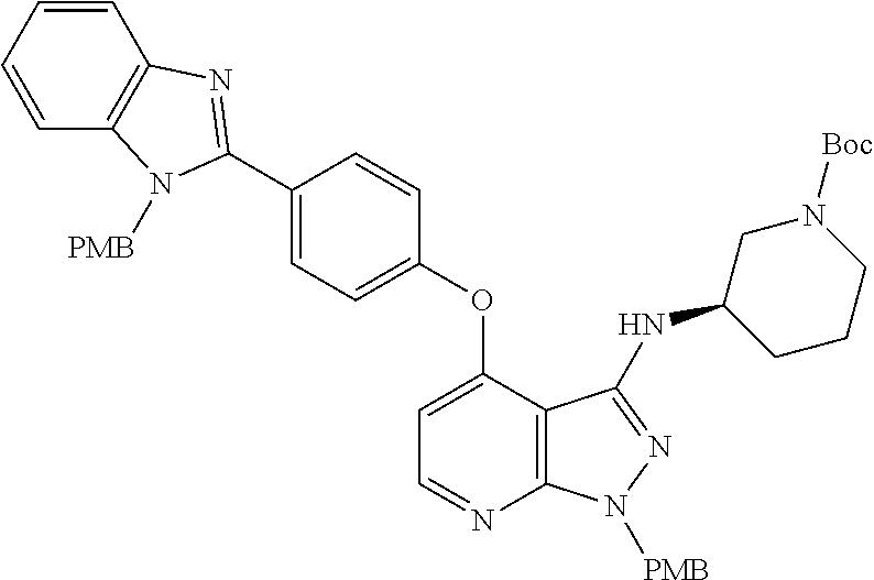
C1=CC=CC2=C1N=C(C1=CC=C(OC3=CC=NC4=C3C(NC3CCCN([Boc])C3)=NN4[PMB])C=C1)N2[PMB]
